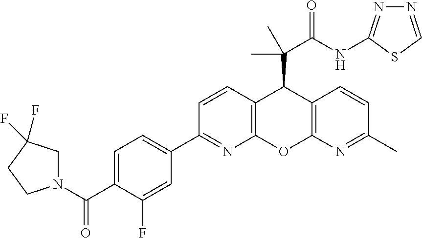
C1(C2=NC3=C(C=C2)C(C(C(NC2=NN=CS2)=O)(C)C)C2=C(O3)N=C(C)C=C2)=CC=C(C(N2CC(F)(F)CC2)=O)C(F)=C1
